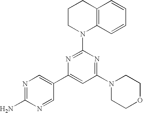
N1=C(N)N=CC(C2=CC(N3CCOCC3)=NC(N3C4=C(CCC3)C=CC=C4)=N2)=C1
